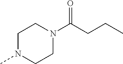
C1N(C)CCN(C(CCC)=O)C1
